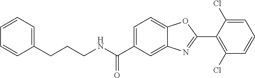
C1=C(C(NCCCC2=CC=CC=C2)=O)C=C2C(=C1)OC(C1=C(Cl)C=CC=C1Cl)=N2
